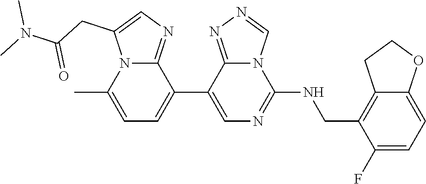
C1(C2=CC=C(C)N3C2=NC=C3CC(N(C)C)=O)=CN=C(NCC2=C3C(=CC=C2F)OCC3)N2C1=NN=C2
